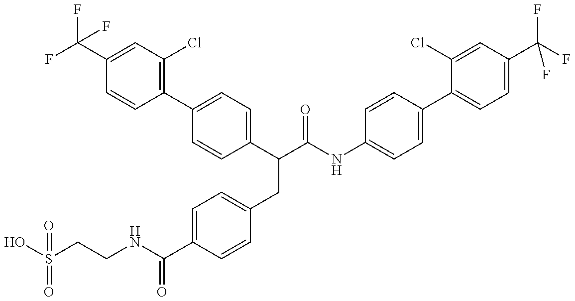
OS(CCNC(C1=CC=C(CC(C(NC2=CC=C(C3=CC=C(C(F)(F)F)C=C3Cl)C=C2)=O)C2=CC=C(C3=C(Cl)C=C(C(F)(F)F)C=C3)C=C2)C=C1)=O)(=O)=O
